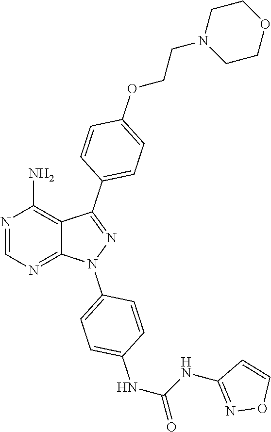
N1=CN=C2C(=C1N)C(C1=CC=C(OCCN3CCOCC3)C=C1)=NN2C1=CC=C(NC(=O)NC2=NOC=C2)C=C1
